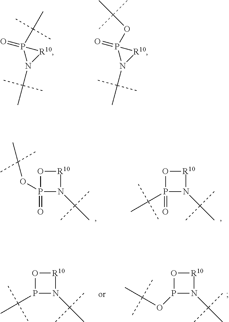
P1(=O)(C(C)(C)C)N(C(C)(C)C)[R10]1.P1(=O)(OC(C)(C)C)N(C(C)(C)C)[R10]1.O1P(=O)(OC(C)(C)C)N(C(C)(C)C)[R10]1.O1P(=O)(C(C)(C)C)N(C(C)(C)C)[R10]1.O1P(C(C)(C)C)N(C(C)(C)C)[R10]1.O1P(OC(C)(C)C)N(C(C)(C)C)[R10]1
